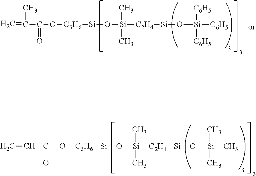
C=CC(=O)O[C3H6][Si]O[Si]([C2H4][Si]O[Si](C)(C)C)(C)C.C=C(C(=O)O[C3H6][Si]O[Si]([C2H4][Si]O[Si]([C6H5])([C6H5])[C6H5])(C)C)C
